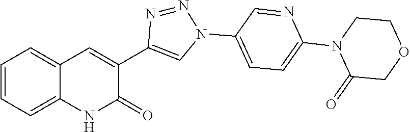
C1=CC=C2C(=C1)C=C(C1=CN(C3=CC=C(N4C(=O)COCC4)N=C3)N=N1)C(=O)N2
